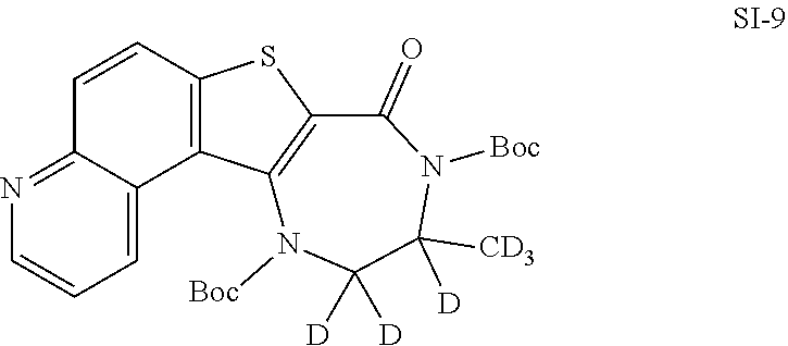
C1=CC=C2C(=N1)C=CC1=C2C2=C(S1)C(=O)N([Boc])C([CD3])([D])C([D])([D])N2[Boc]
